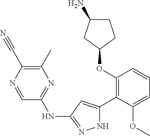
C1(OC2=C(C3=CC(NC4=NC(C)=C(C#N)N=C4)=NN3)C(OC)=CC=C2)CCC(N)C1
